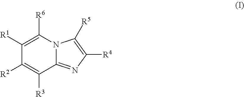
C1([R1])=C([R6])N2C(=NC([R4])=C2[R5])C([R3])=C1[R2]
